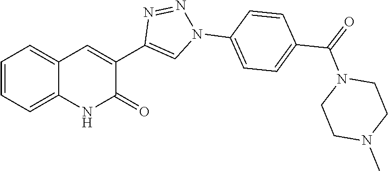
C1=CC=C2C(=C1)NC(=O)C(C1=CN(C3=CC=C(C(N4CCN(C)CC4)=O)C=C3)N=N1)=C2
